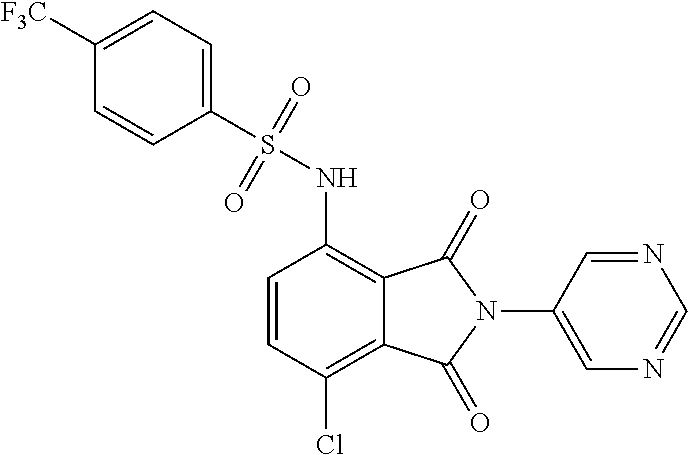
C1=CC(Cl)=C2C(=C1NS(=O)(=O)C1=CC=C([F3C])C=C1)C(=O)N(C1=CN=CN=C1)C2=O
